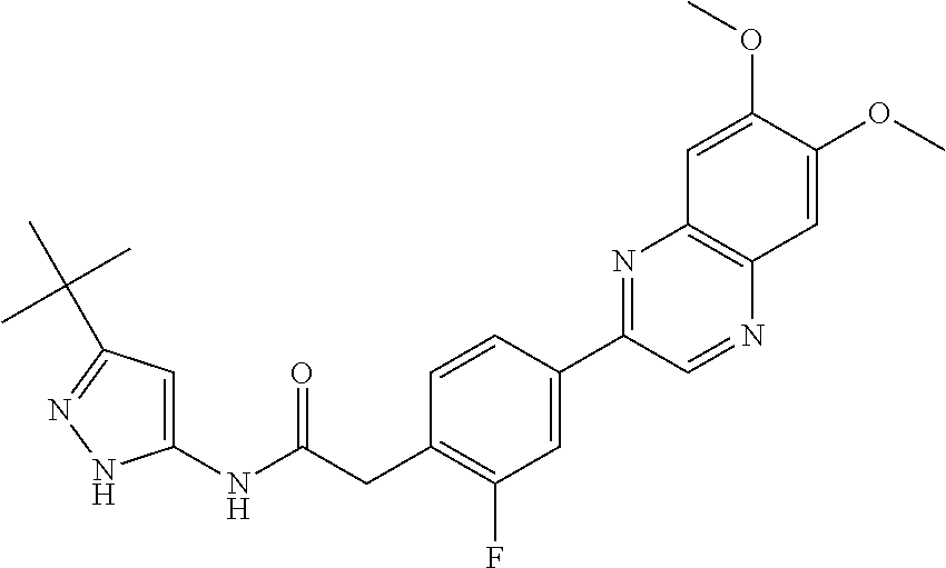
C1(NC(CC2=C(F)C=C(C3=NC4=C(N=C3)C=C(OC)C(OC)=C4)C=C2)=O)=CC(C(C)(C)C)=NN1
